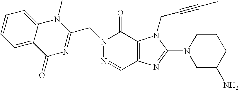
N1=CC2=C(C(=O)N1CC1=NC(=O)C3=CC=CC=C3N1C)N(CC#CC)C(N1CC(N)CCC1)=N2
